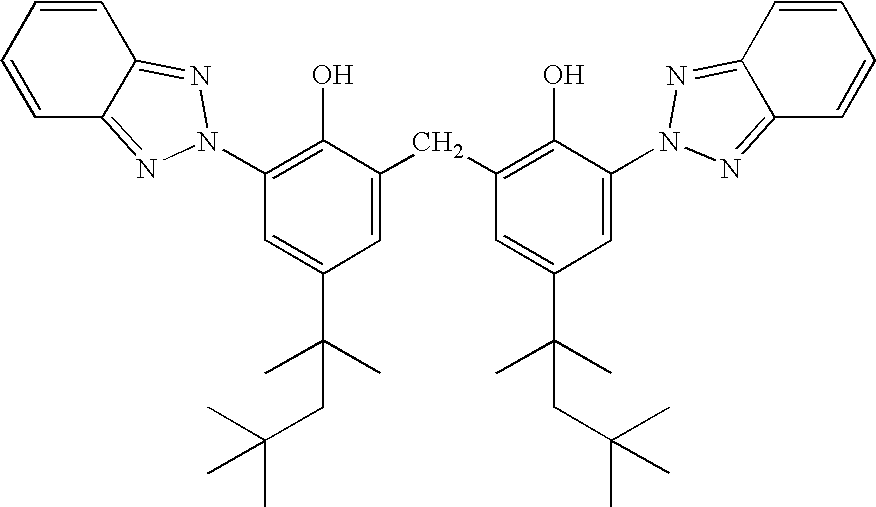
C1(N2N=C3C=CC=CC3=N2)=C(O)C(CC2=C(O)C(N3N=C4C(=N3)C=CC=C4)=CC(C(C)(C)CC(C)(C)C)=C2)=CC(C(C)(C)CC(C)(C)C)=C1
